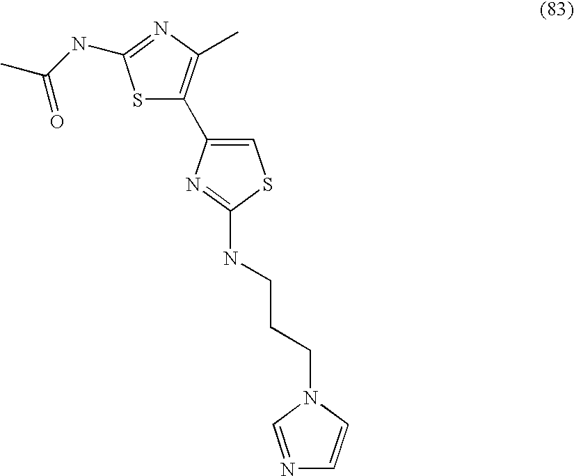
S1C(C2=CSC(NCCCN3C=NC=C3)=N2)=C(C)N=C1NC(C)=O
